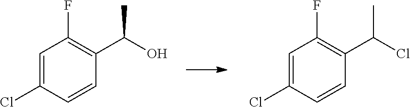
C1=C(Cl)C=CC(C(O)C)=C1F.C1=C(Cl)C=CC(C(Cl)C)=C1F
